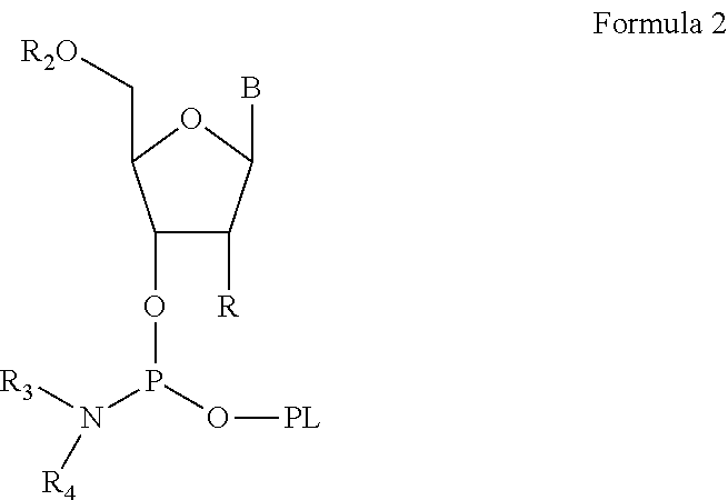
C1(OP(O[PL])N([R3])[R4])C([R])C(B)OC1C[R2O]
